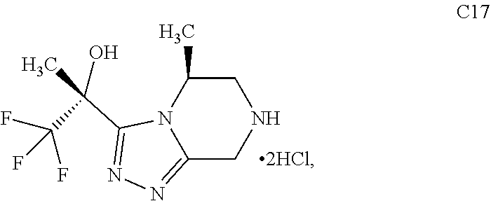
N1CC(C)N2C(=NN=C2C(C(F)(F)F)(O)C)C1
